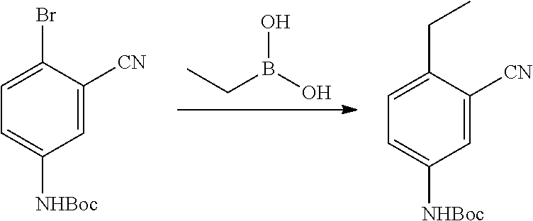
CCB(O)O.C1=C([NHBoc])C=C([CN])C(Br)=C1.C1=C([NHBoc])C=C([CN])C(CC)=C1
